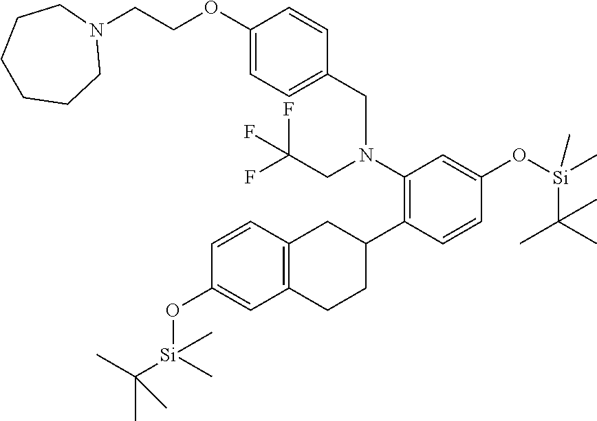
C[Si](OC1=CC(N(CC2=CC=C(OCCN3CCCCCC3)C=C2)CC(F)(F)F)=C(C2CC3=C(CC2)C=C(O[Si](C(C)(C)C)(C)C)C=C3)C=C1)(C(C)(C)C)C
